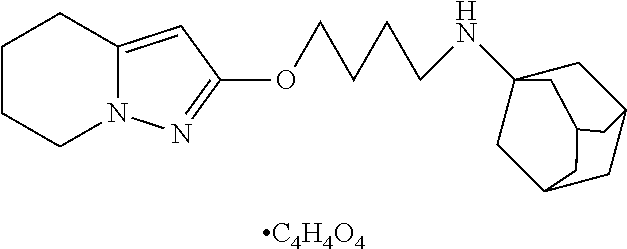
[C4H4O4].C1=C2N(N=C1OCCCCNC13CC4CC(C1)CC(C3)C4)CCCC2
